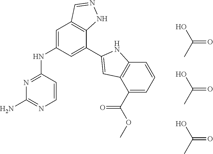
N1=C(NC2=CC3=C(C(C4=CC5=C(C=CC=C5C(OC)=O)N4)=C2)NN=C3)C=CN=C1N.OC(C)=O.OC(C)=O.OC(C)=O
